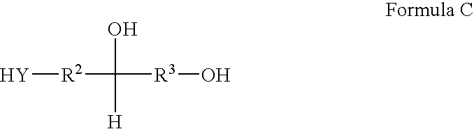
[Y][R2]C(O)([H])[R3]O
